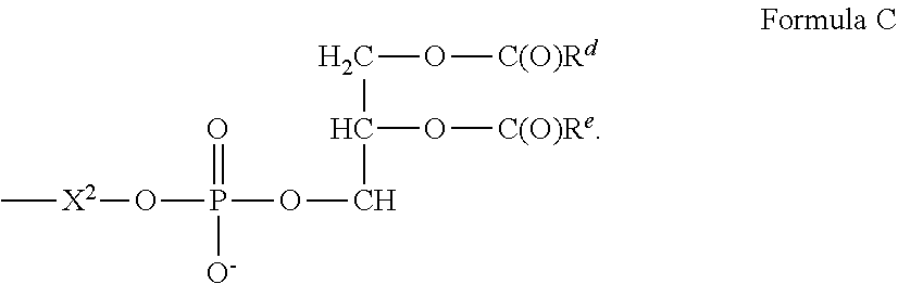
C[X2]OP(=O)([O-])OCC(O[C(O)Re])CO[C(O)Rd]
